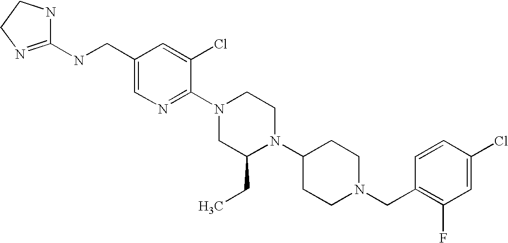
C1(Cl)=CC(F)=C(CN2CCC(N3C(CC)CN(C4=NC=C(CNC5=NCCN5)C=C4Cl)CC3)CC2)C=C1
